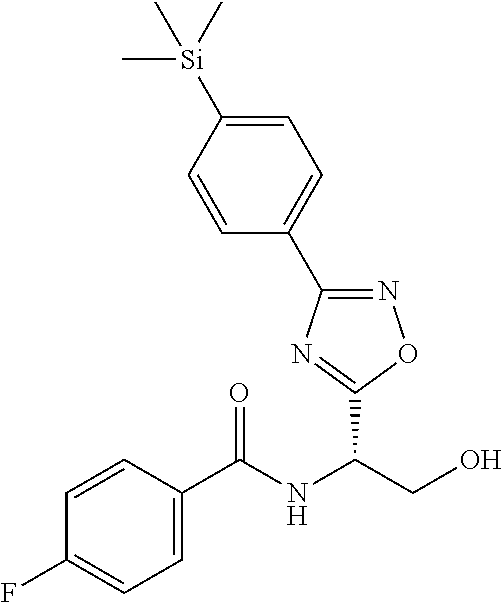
C(NC(CO)C1=NC(C2=CC=C([Si](C)(C)C)C=C2)=NO1)(=O)C1=CC=C(F)C=C1
